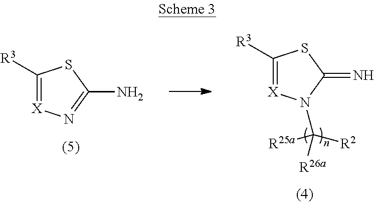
C1([R3])=[X]N(C([R25a])([R26a])[R2])C(=N)S1.C1([R3])=[X]N=C(N)S1
